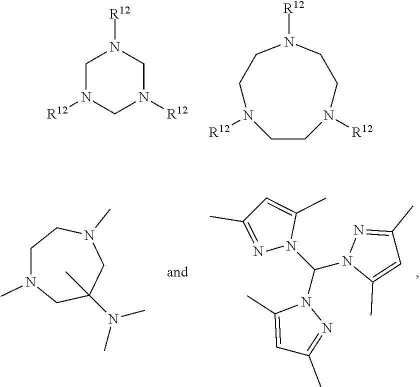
C1N([R12])CN([R12])CN1[R12].C1CN([R12])CCN([R12])CCN1[R12].C1N(C)CC(N(C)C)(C)CN(C)C1.N1(C(N2C(C)=CC(C)=N2)N2C(C)=CC(C)=N2)C(C)=CC(C)=N1
